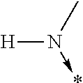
CN(->*)[H]
